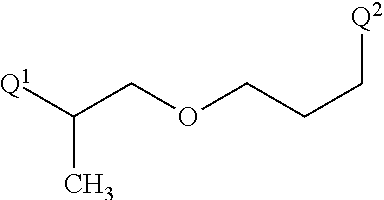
[Q1]C(COCCC[Q2])C
